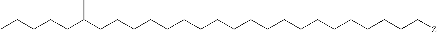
C(CCCCCCCCCCCCCCCCCCC[Z])C(CCCCC)C
